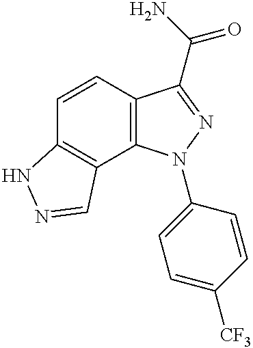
C1=CC2=C(C3=C1NN=C3)N(C1=CC=C([CF3])C=C1)N=C2C(N)=O
